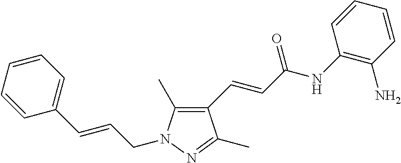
C1(C=CC(NC2=C(N)C=CC=C2)=O)=C(C)N(CC=CC2=CC=CC=C2)N=C1C
